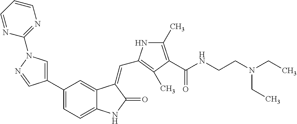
C1=C(C2=CC=C3C(=C2)C(=CC2=C(C)C(C(NCCN(CC)CC)=O)=C(C)N2)C(=O)N3)C=NN1C1=NC=CC=N1
